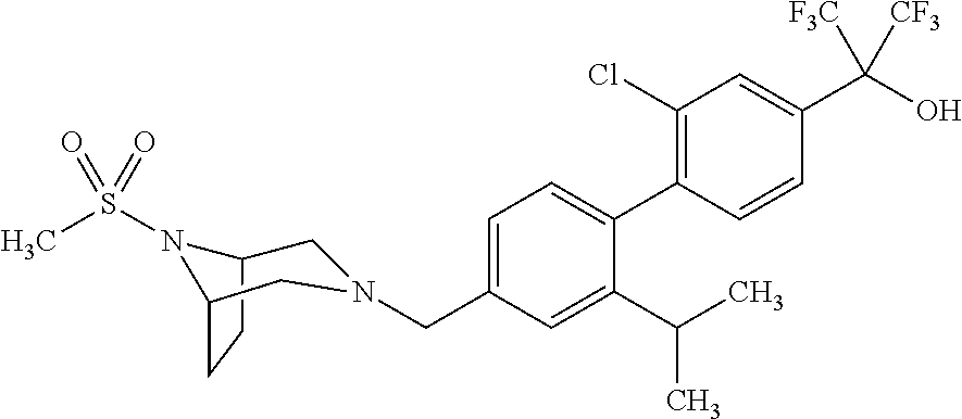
C1(Cl)=C(C2=CC=C(CN3CC4CCC(N4S(C)(=O)=O)C3)C=C2C(C)C)C=CC(C(O)([F3C])[CF3])=C1
